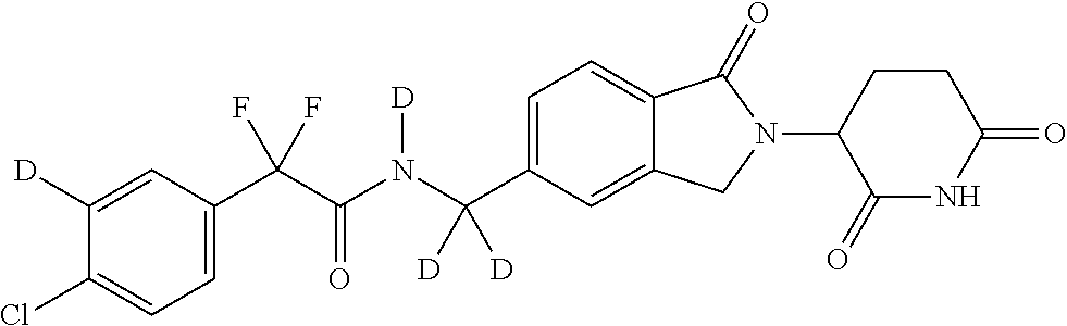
C1([D])=CC(C(C(N(C(C2=CC=C3C(=C2)CN(C2C(=O)NC(=O)CC2)C3=O)([D])[D])[D])=O)(F)F)=CC=C1Cl
